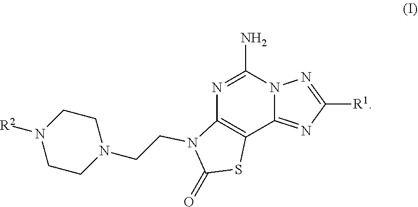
C12=C(C3=NC([R1])=NN3C(N)=N1)SC(=O)N2CCN1CCN([R2])CC1
